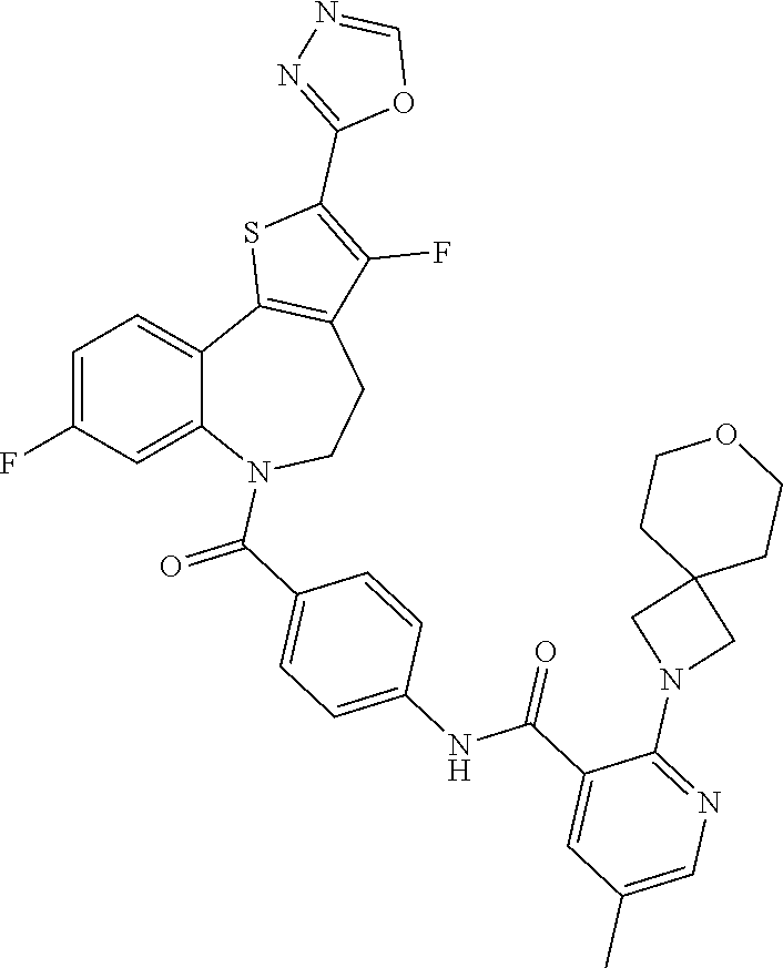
C1=C(F)C=C2C(=C1)C1=C(CCN2C(C2=CC=C(NC(C3=CC(C)=CN=C3N3CC4(C3)CCOCC4)=O)C=C2)=O)C(F)=C(C2=NN=CO2)S1
